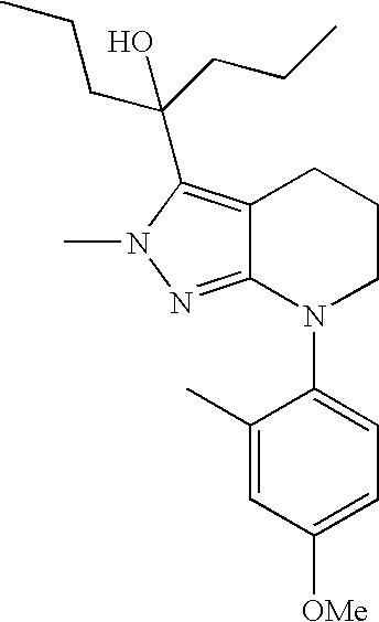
C12=NN(C)C(C(CCC)(CCC)O)=C1CCCN2C1=CC=C([OMe])C=C1C
